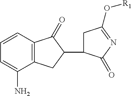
C1C(C2C(=O)C3=C(C2)C(N)=CC=C3)C(=O)N=C1O[R1]
